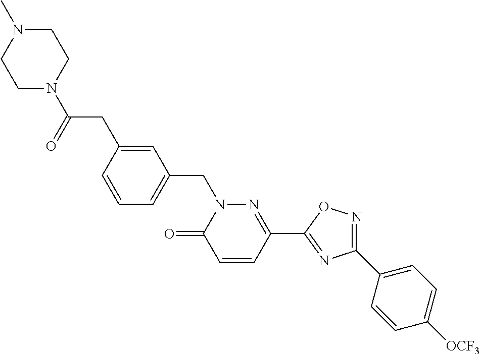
C1=CC(CC(N2CCN(C)CC2)=O)=CC(CN2C(=O)C=CC(C3=NC(C4=CC=C([OCF3])C=C4)=NO3)=N2)=C1
